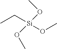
CC[Si](OC)(OC)OC
